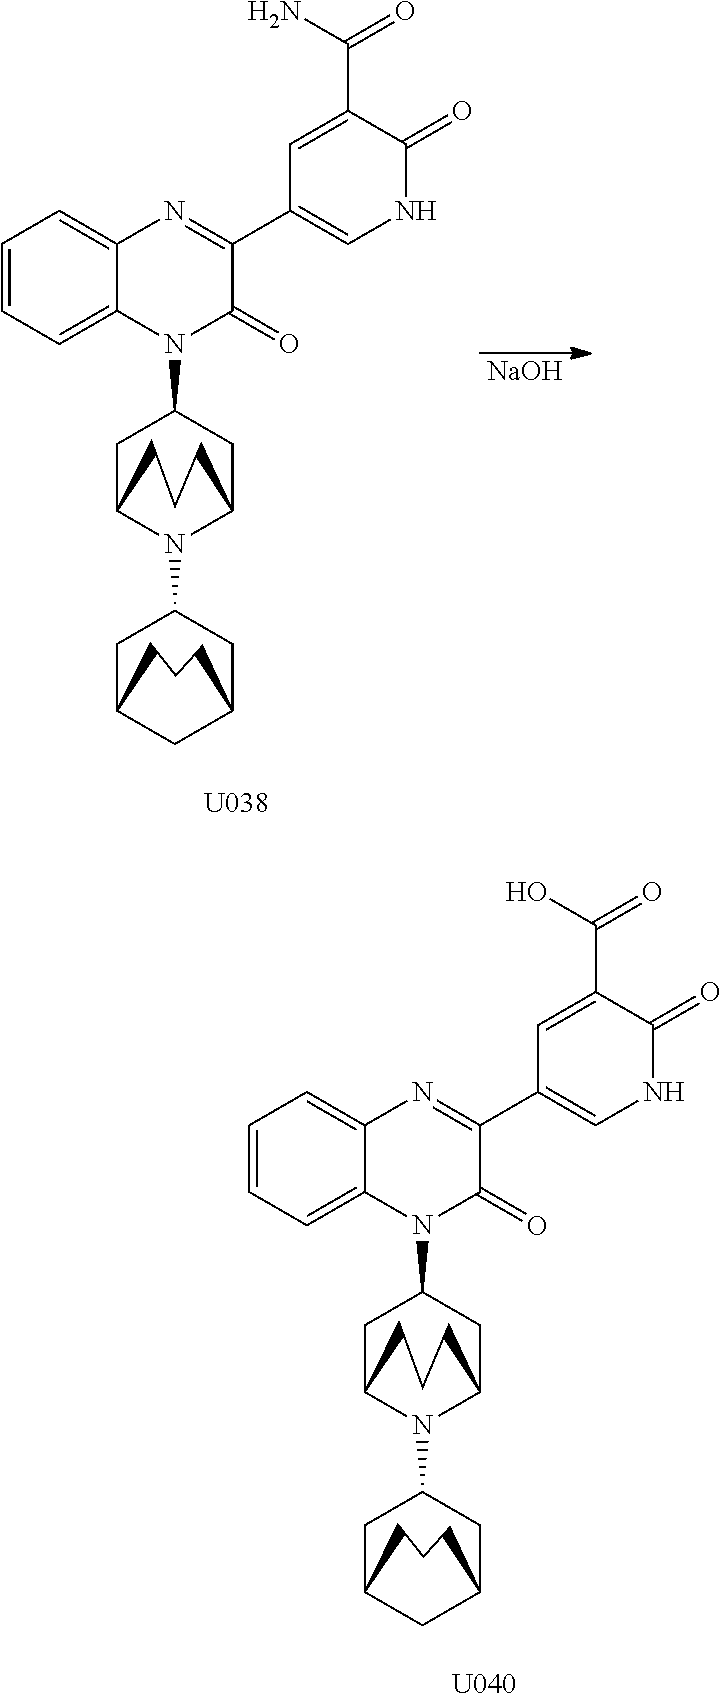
C1=CC=C2C(=C1)N=C(C1=CNC(=O)C(C(N)=O)=C1)C(=O)N2C1CC2N(C3CC4CC(C3)CCC4)C(C1)CCC2.[U038].[NaOH].C1=CC=C2C(=C1)N=C(C1=CNC(=O)C(C(O)=O)=C1)C(=O)N2C1CC2N(C3CC4CC(C3)CCC4)C(C1)CCC2.[U040]
